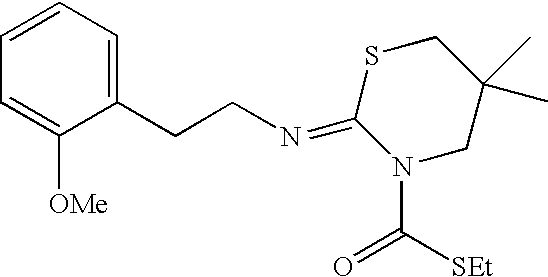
C(CN=C1N(C([SEt])=O)CC(C)(C)CS1)C1=CC=CC=C1[OMe]
